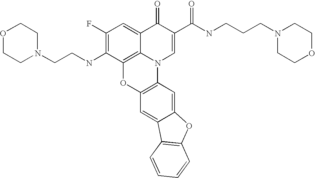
C1(F)=C(NCCN2CCOCC2)C2=C3C(=C1)C(=O)C(C(NCCCN1CCOCC1)=O)=CN3C1=C(O2)C=C2C(=C1)OC1=C2C=CC=C1
